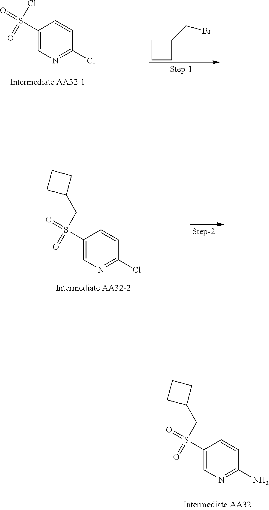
C1(S(Cl)(=O)=O)=CN=C(Cl)C=C1.C1CCC1CBr.C1(S(CC2CCC2)(=O)=O)=CN=C(Cl)C=C1.C1(S(CC2CCC2)(=O)=O)=CN=C(N)C=C1
